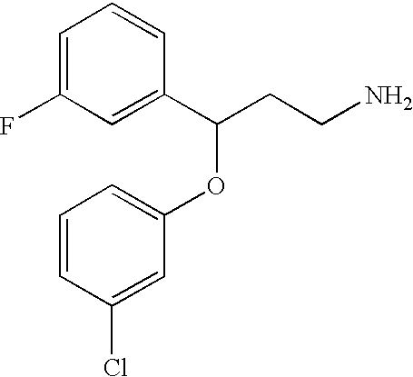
C1=C(F)C=C(C(CCN)OC2=CC=CC(Cl)=C2)C=C1
